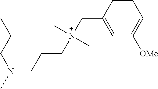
N(CCC[N+](CC1=CC([OMe])=CC=C1)(C)C)(C)CCC
